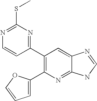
C1(C2=NC(SC)=NC=C2)=C(C2=CC=CO2)N=C2C(=C1)N=CN2
